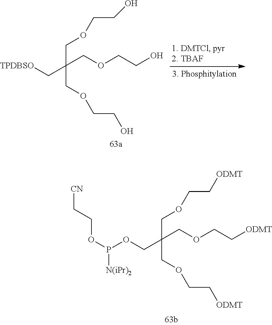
[CN]CCOP([N(iPr)2])OCC(COCC[ODMT])(COCC[ODMT])COCC[ODMT].OCCOCC(C[TPDBSO])(COCCO)COCCO
